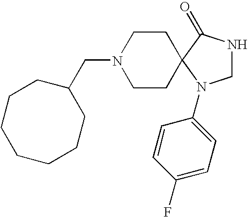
C1NC(=O)C2(N1C1=CC=C(F)C=C1)CCN(CC1CCCCCCC1)CC2
